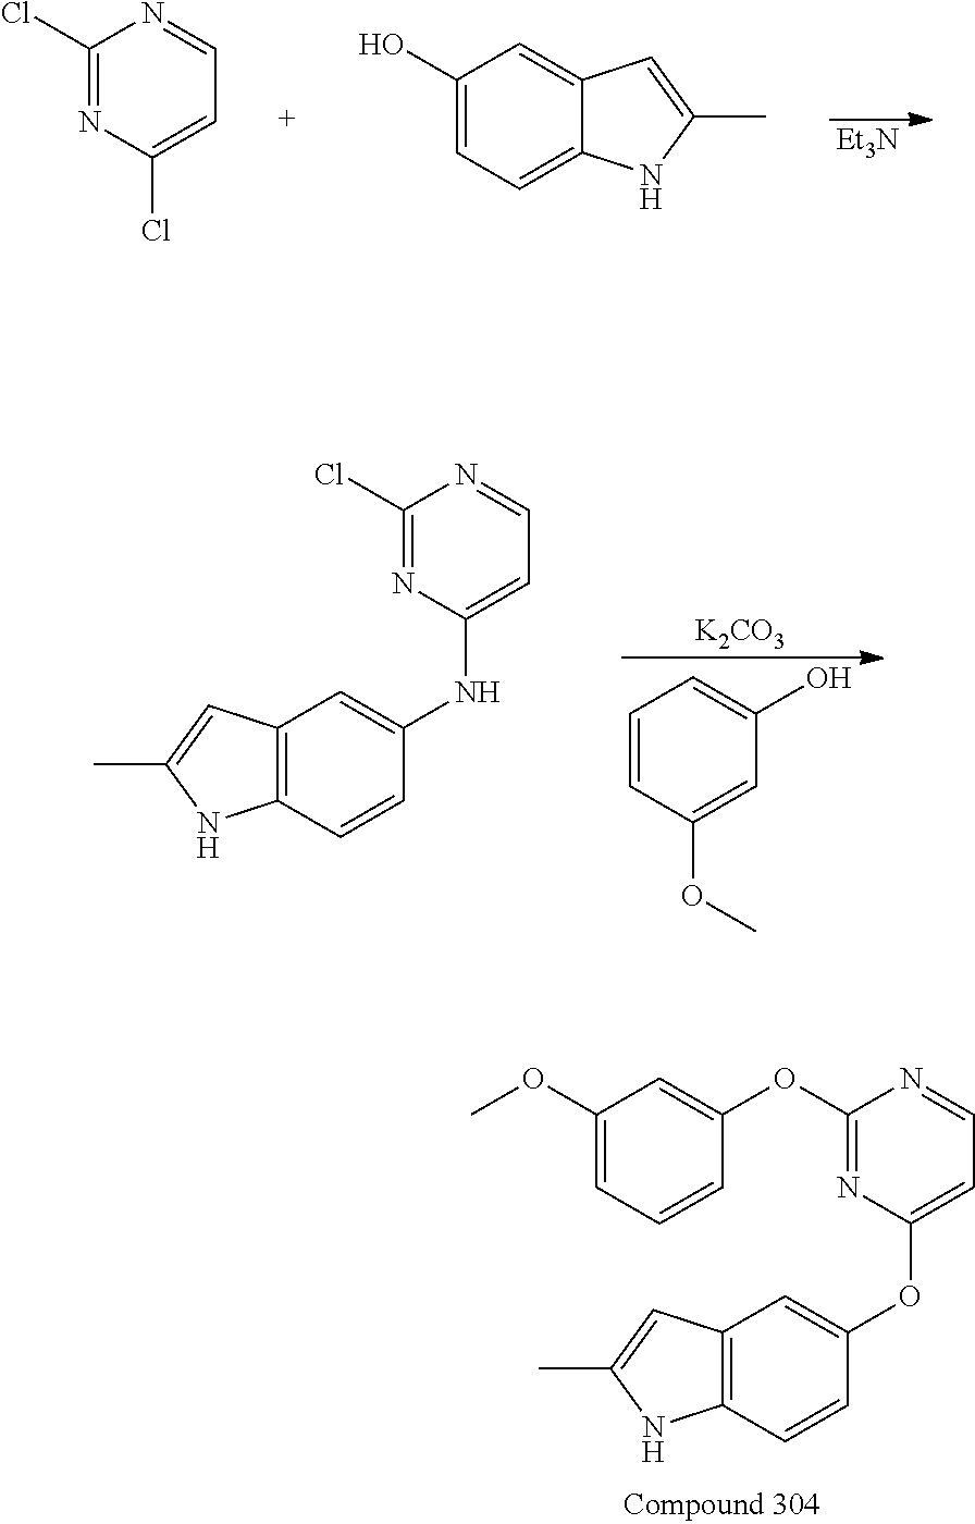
[Et3N].C1(Cl)=NC(Cl)=CC=N1.C1(O)=CC=C2C(=C1)C=C(C)N2.[K2CO3].OC1=CC=CC(OC)=C1.C1(Cl)=NC(NC2=CC3=C(C=C2)NC(C)=C3)=CC=N1.C1(OC2=CC(OC)=CC=C2)=NC(OC2=CC3=C(C=C2)NC(C)=C3)=CC=N1
